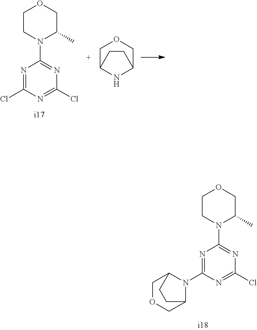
N1=C(Cl)N=C(Cl)N=C1N1CCOCC1C.C1C2NC(CO1)CC2.N1=C(N2C3COCC2CC3)N=C(Cl)N=C1N1CCOCC1C
